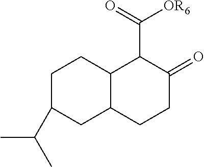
C1CC2C(CC1C(C)C)CCC(=O)C2C([OR6])=O
